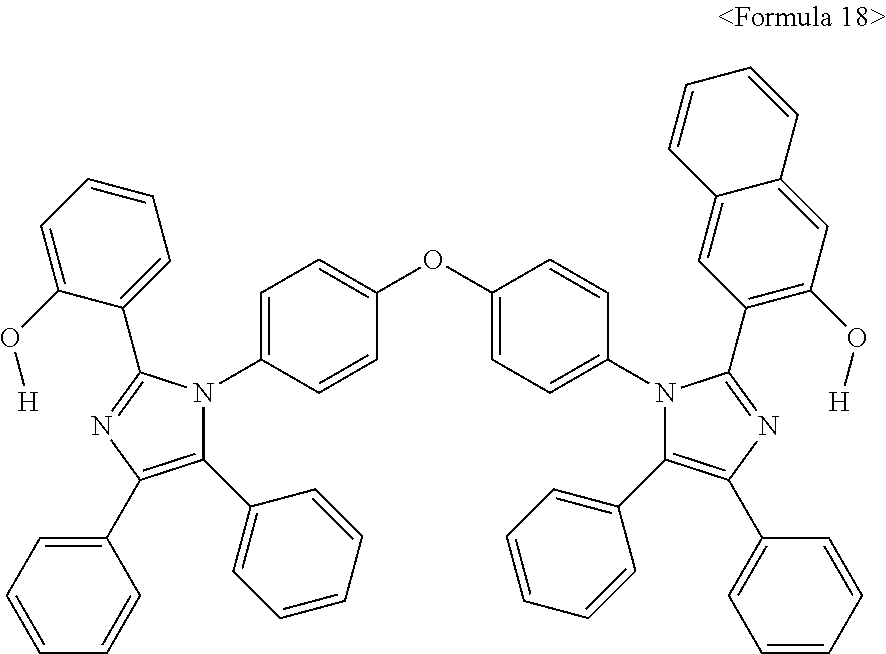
C1(C2=CC=CC=C2)=C(C2=CC=CC=C2)N=C(C2=CC=CC=C2O[H])N1C1=CC=C(OC2=CC=C(N3C(C4=CC=CC=C4)=C(C4=CC=CC=C4)N=C3C3=C(O[H])C=C4C(=C3)C=CC=C4)C=C2)C=C1
